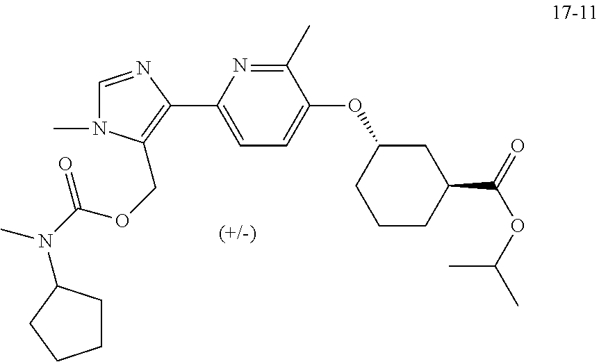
C1(C)=NC(C2=C(COC(N(C)C3CCCC3)=O)N(C)C=N2)=CC=C1OC1CCCC(C(=O)OC(C)C)C1
